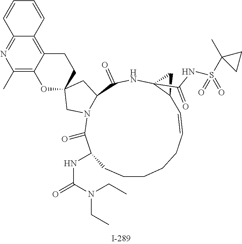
C1CCCC=CC2C(C(NS(C3(C)CC3)(=O)=O)=O)(NC(=O)C3N(C(=O)C(NC(=O)N(CC)CC)C1)CC1(C3)CCC3=C4C(=NC(C)=C3O1)C=CC=C4)C2
